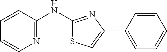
C1=CC(NC2=NC(C3=CC=CC=C3)=CS2)=NC=C1
